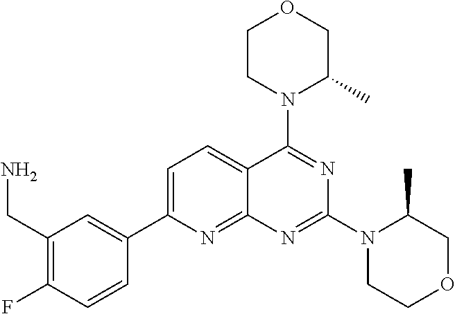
C1(CN)=C(F)C=CC(C2=CC=C3C(=N2)N=C(N2CCOCC2C)N=C3N2C(C)COCC2)=C1
